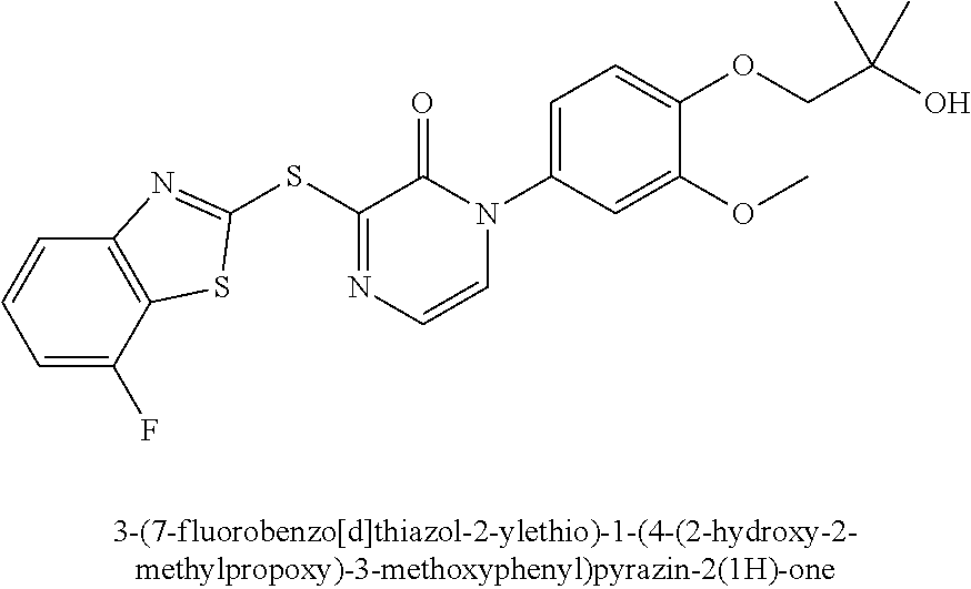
C1=C(F)C2=C(C=C1)N=C(SC1=NC=CN(C3=CC=C(OCC(C)(O)C)C(OC)=C3)C1=O)S2
